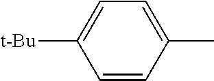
C1=CC(C)=CC=C1[t-Bu]
